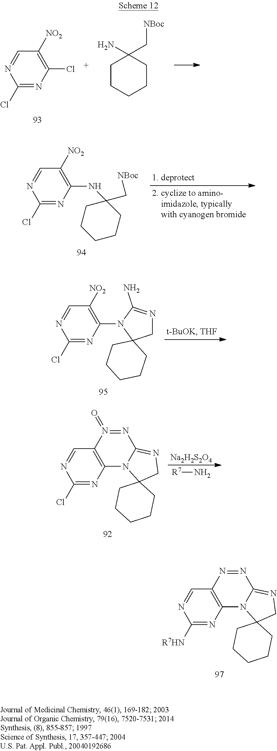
C1(Cl)=NC(Cl)=C([NO2])C=N1.C1CCCCC1(N)C[NBoc].C1(Cl)=NC(NC2(C[NBoc])CCCCC2)=C([NO2])C=N1.C1(N2C3(CN=C2N)CCCCC3)=C([NO2])C=NC(Cl)=N1.[Na2H2S2O4].[R7]N.C1(Cl)=NC2=C(C=N1)N(=O)=NC1=NCC3(N21)CCCCC3.C1([R7HN])=NC2=C(C=N1)N=NC1=NCC3(N21)CCCCC3
